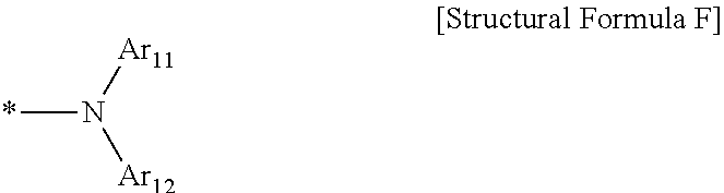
CN([Ar11])[Ar12]
